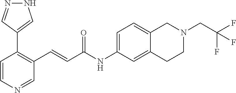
C1=CN=CC(C=CC(NC2=CC=C3C(=C2)CCN(CC(F)(F)F)C3)=O)=C1C1=CNN=C1
